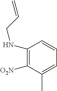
C1(NCC=C)=C([O2N])C(C)=CC=C1
